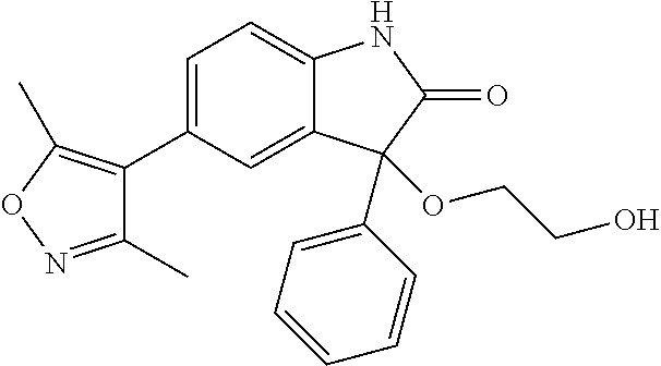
C1(C2=CC=C3C(=C2)C(OCCO)(C2=CC=CC=C2)C(=O)N3)=C(C)ON=C1C
